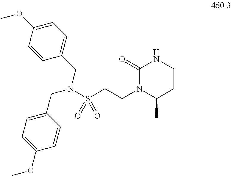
C1=C(OC)C=CC(CN(CC2=CC=C(OC)C=C2)S(CCN2C(C)CCNC2=O)(=O)=O)=C1
